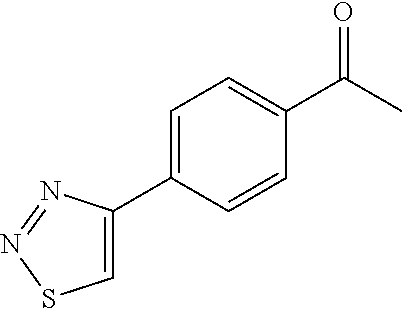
C1(C2=CC=C(C(C)=O)C=C2)=CSN=N1
